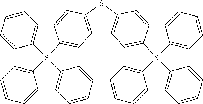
C1([Si](C2=CC3=C(SC4=C3C=C([Si](C3=CC=CC=C3)(C3=CC=CC=C3)C3=CC=CC=C3)C=C4)C=C2)(C2=CC=CC=C2)C2=CC=CC=C2)=CC=CC=C1
